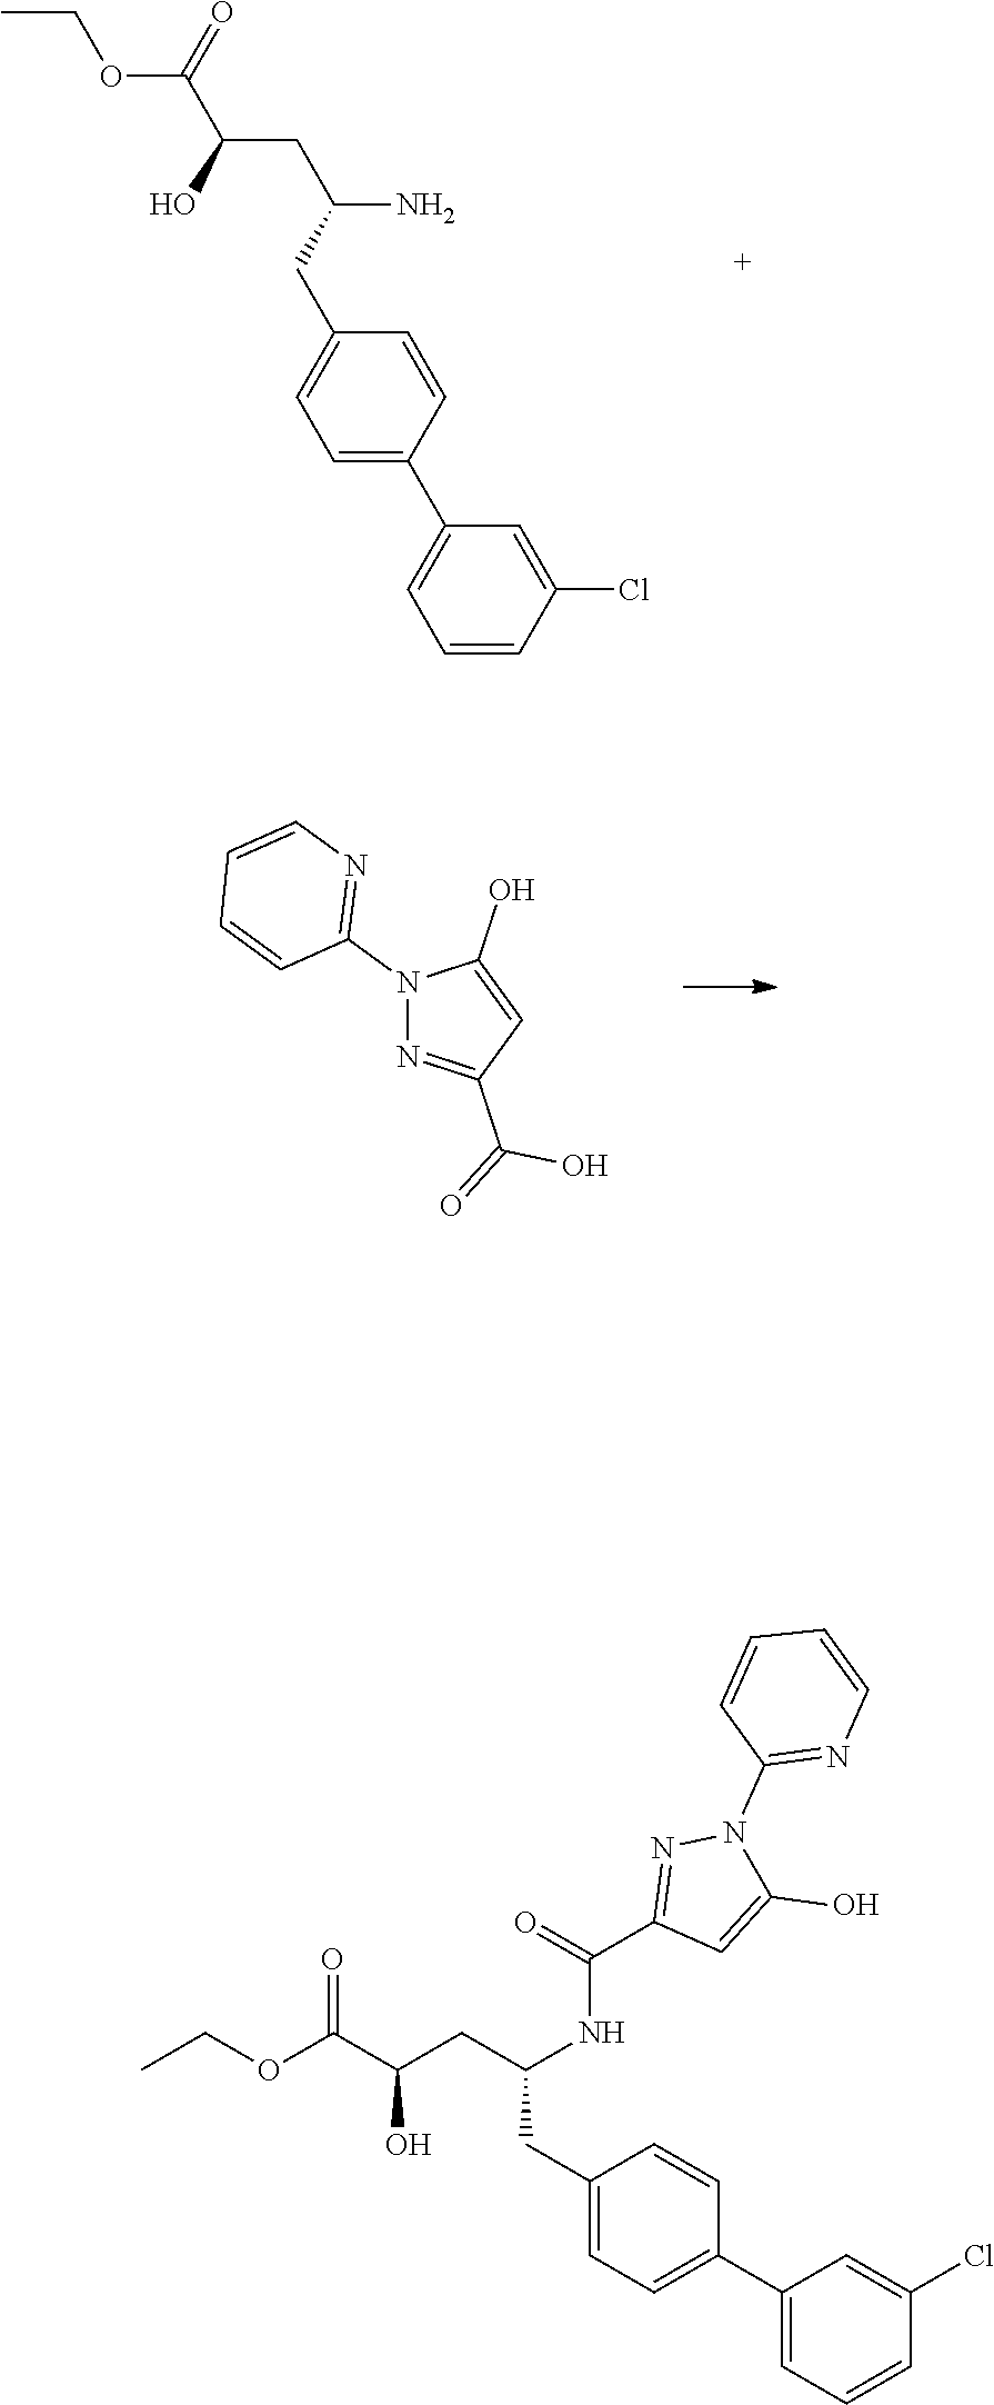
CCOC(=O)C(CC(CC1=CC=C(C2=CC=CC(Cl)=C2)C=C1)N)O.N1(C2=NC=CC=C2)N=C(C(O)=O)C=C1O.CCOC(C(O)CC(CC1=CC=C(C2=CC=CC(Cl)=C2)C=C1)NC(C1=NN(C2=NC=CC=C2)C(O)=C1)=O)=O
